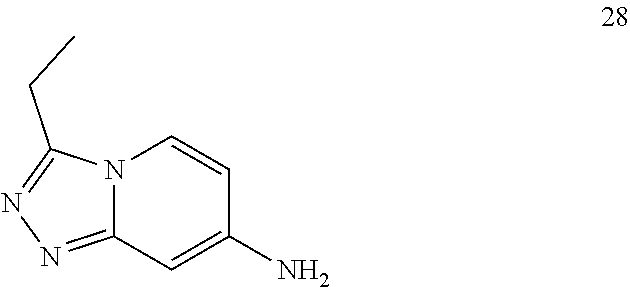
N12C(=NN=C1CC)C=C(N)C=C2
